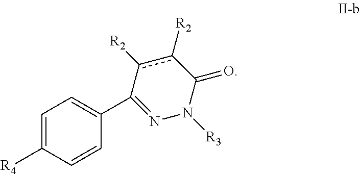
C1=C([R4])C=CC(C2=NN([R3])C(=O)c([R2])c2[R2])=C1
